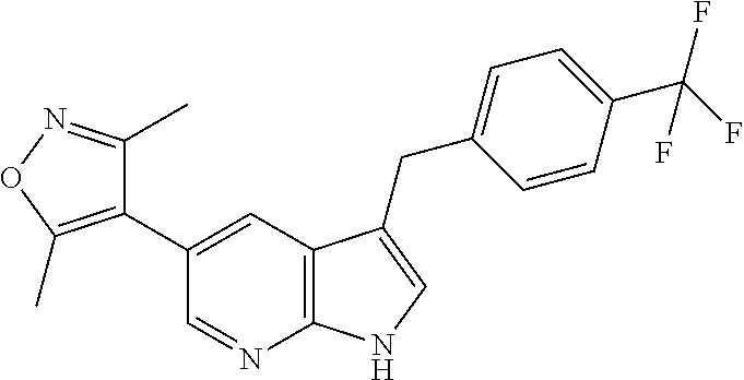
C1(C2=C(C)ON=C2C)=CC2=C(N=C1)NC=C2CC1=CC=C(C(F)(F)F)C=C1
